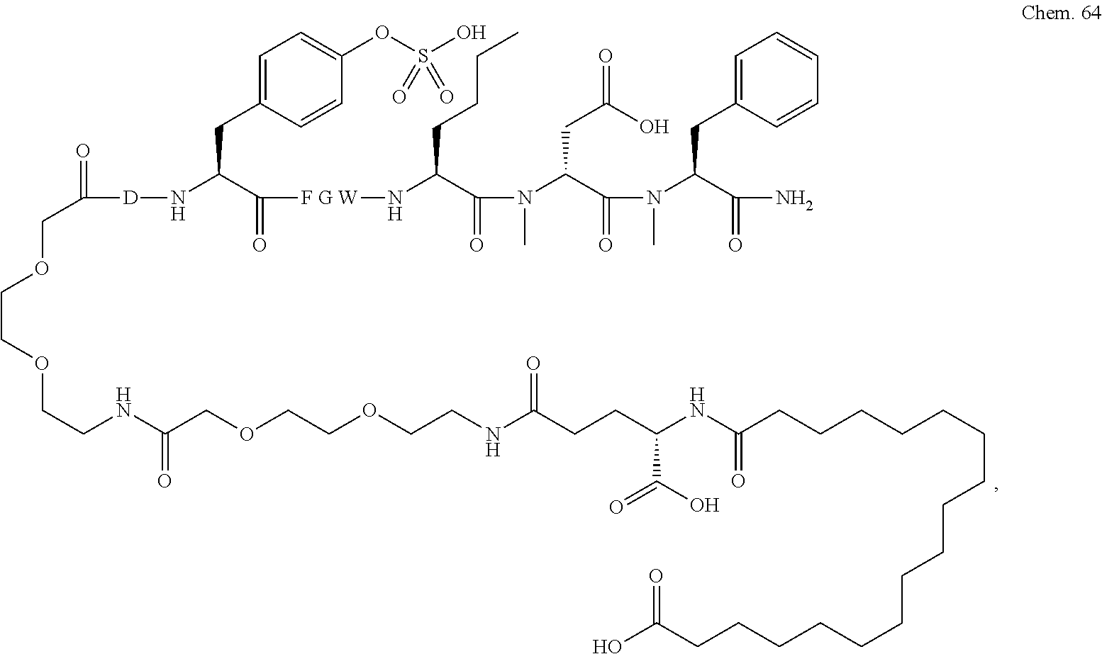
C1=C(CC(N[D]C(=O)COCCOCCNC(COCCOCCNC(CCC(NC(CCCCCCCCCCCCCCCCC(O)=O)=O)C(O)=O)=O)=O)C(=O)[F G W]NC(C(=O)N(C)C(C(=O)N(C)C(C(=O)N)CC2=CC=CC=C2)CC(O)=O)CCCC)C=CC(OS(O)(=O)=O)=C1
